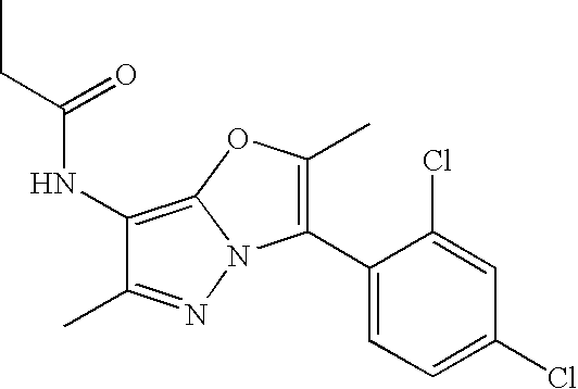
C1(NC(=O)CC)=C2N(N=C1C)C(C1=CC=C(Cl)C=C1Cl)=C(C)O2
